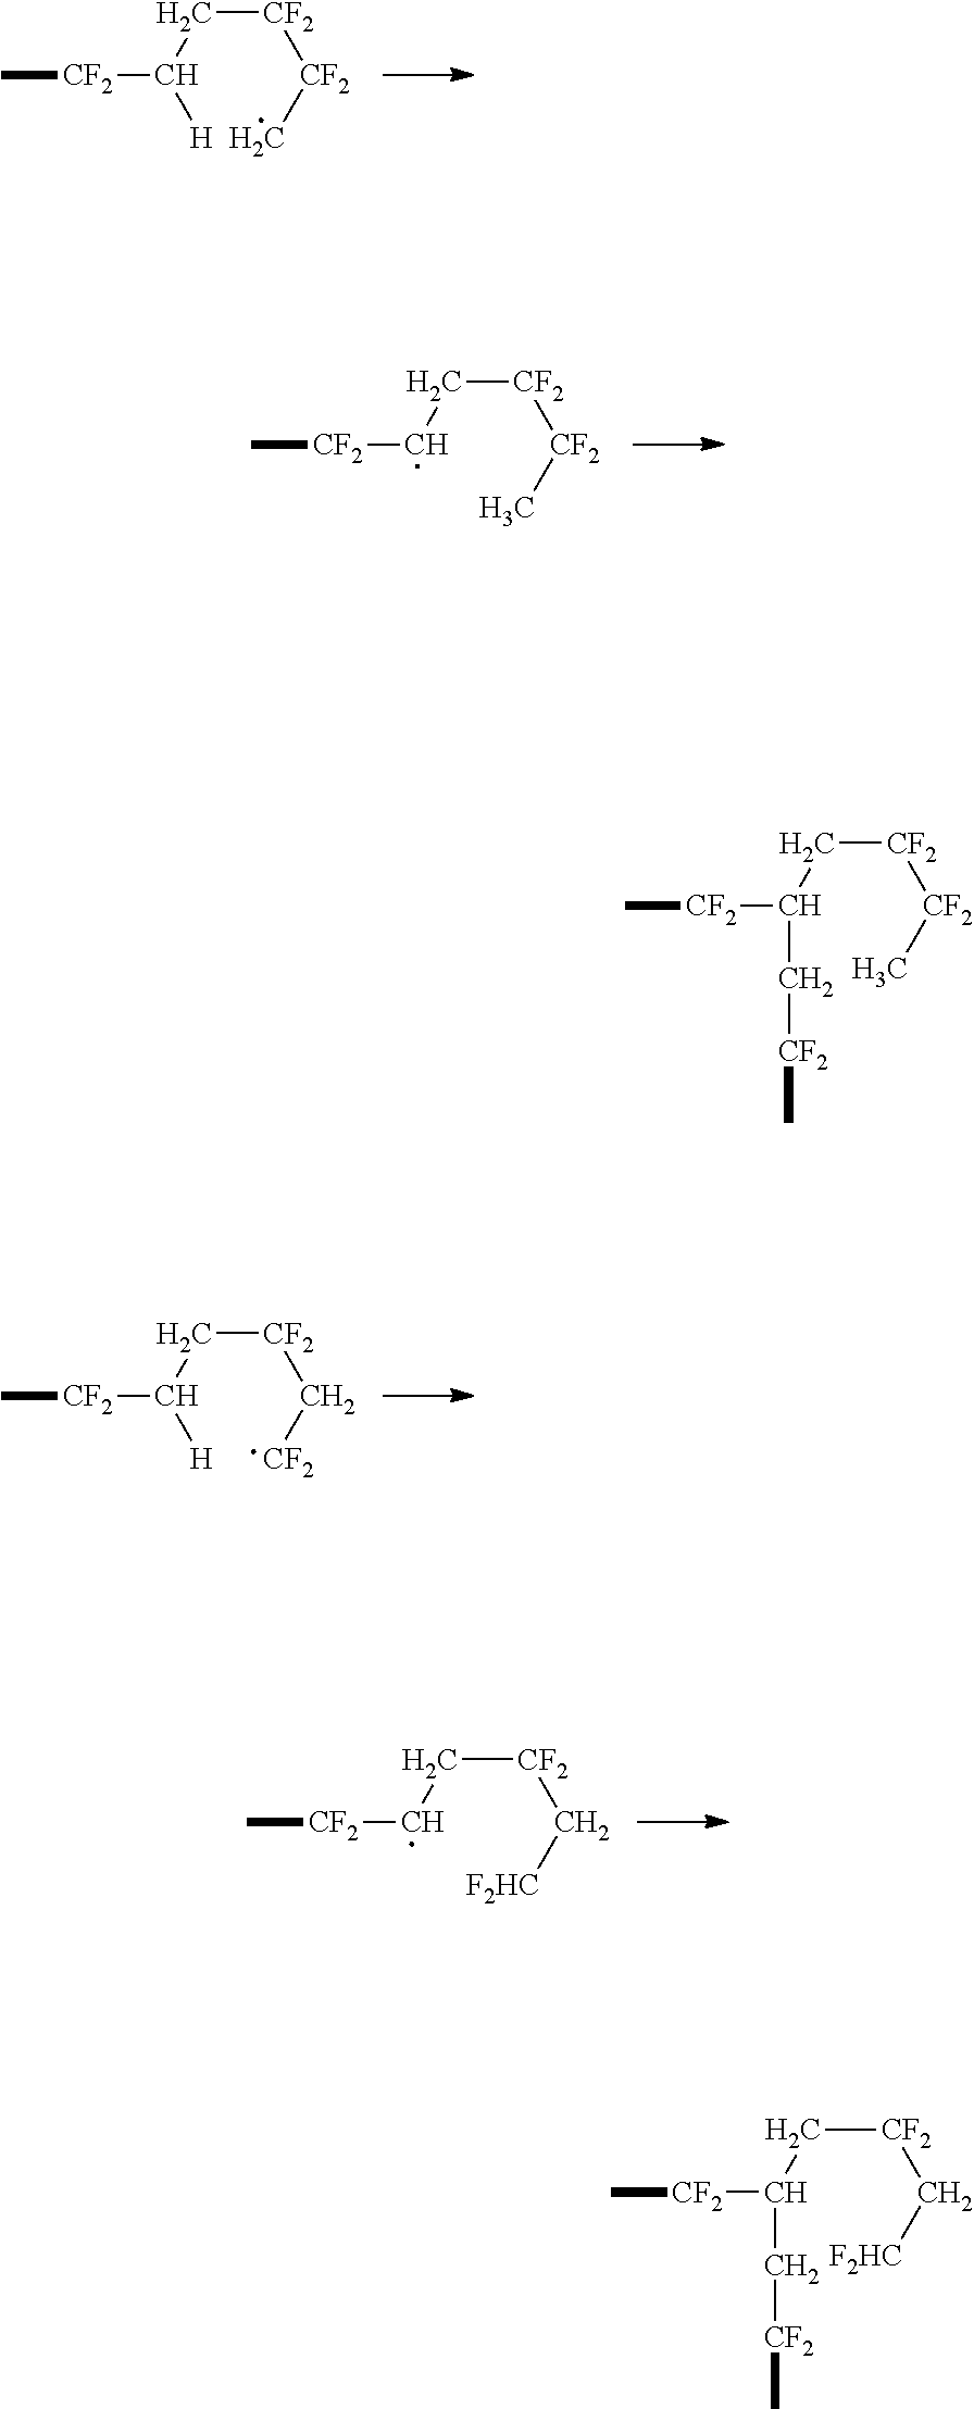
C[CF2]C(C[CF2][CF2]C)[H].C[CF2]CC[CF2][CF2]C.C[CF2]C(C[CF2]C[CF2])[H].C[CF2]CC[CF2]C[F2HC].C[CF2]C(C[CF2][CF2]C)C[CF2]C.C[CF2]C(C[CF2]C[F2HC])C[CF2]C
